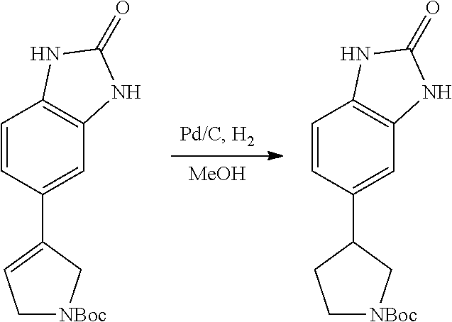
[MeOH].C1=CC(C2=CC[NBoc]C2)=CC2=C1NC(=O)N2.C1=CC(C2CC[NBoc]C2)=CC2=C1NC(=O)N2
